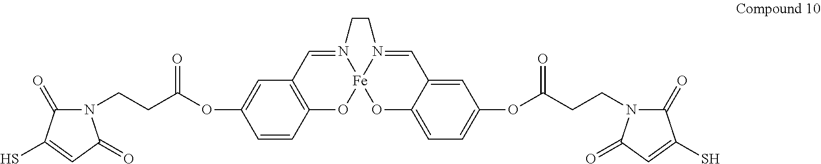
C1=C(OC(CCN2C(=O)C(S)=CC2=O)=O)C=CC2=C1C=N1[Fe]3(O2)OC2=CC=C(OC(CCN4C(=O)C(S)=CC4=O)=O)C=C2C=N3CC1
